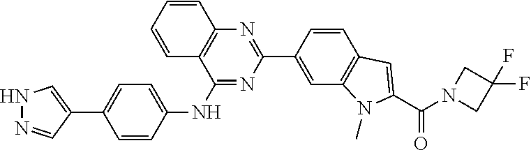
C1(NC2=CC=C(C3=CNN=C3)C=C2)=NC(C2=CC3=C(C=C2)C=C(C(N2CC(F)(F)C2)=O)N3C)=NC2=C1C=CC=C2
